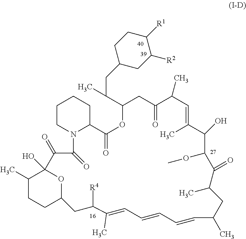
C1CN2C(CC1)C(=O)OC(C(CC1CC([R2])C([R1])CC1)C)CC(=O)C(C)C=C(C)C(O)C(OC)C(=O)C(C)CC(C)C=CC=CC=C(C)C([R4])CC1CCC(C)C(O)(C(=O)C2=O)O1
